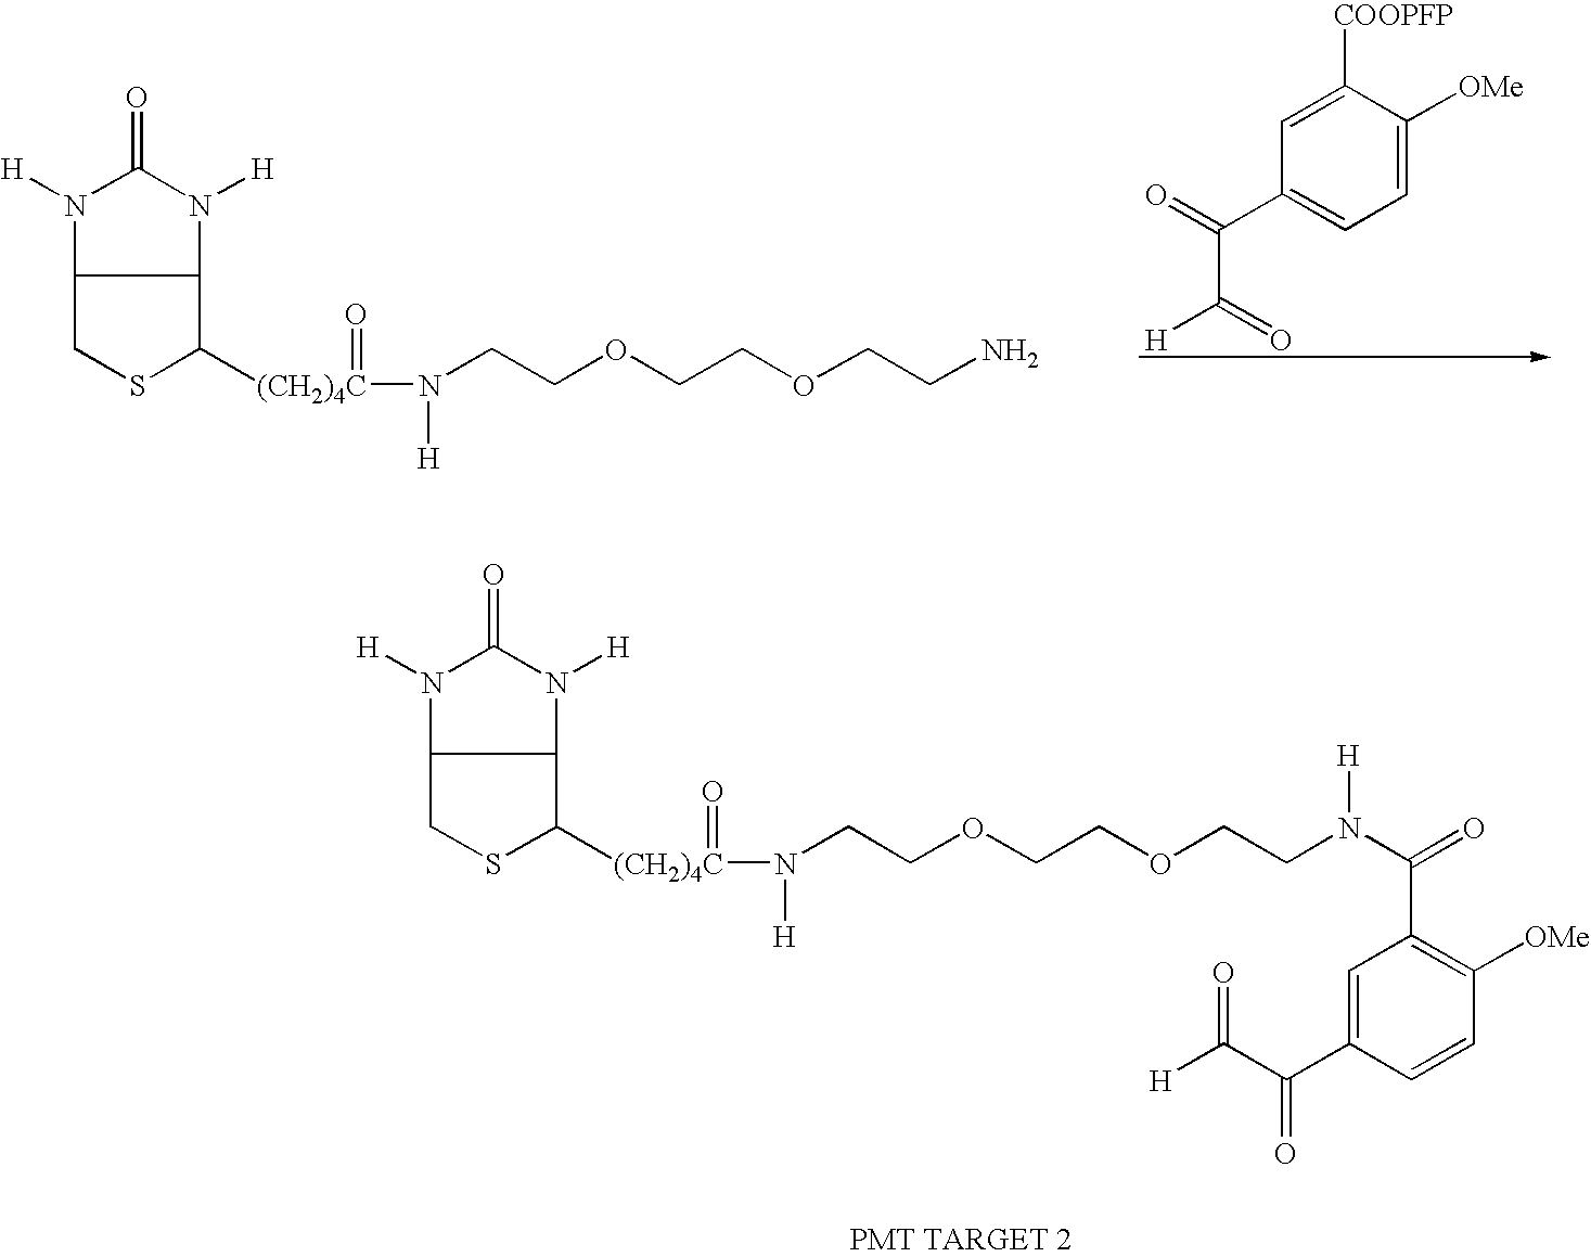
C12N([H])C(=O)N([H])C1CSC2[(CH2)4C](N([H])CCOCCOCCN)=O.C1=C([OMe])C([COOPFP])=CC(C(=O)C(=O)[H])=C1.C12N([H])C(=O)N([H])C1CSC2[(CH2)4C](N([H])CCOCCOCCN([H])C(C1=C([OMe])C=CC(C(C([H])=O)=O)=C1)=O)=O
